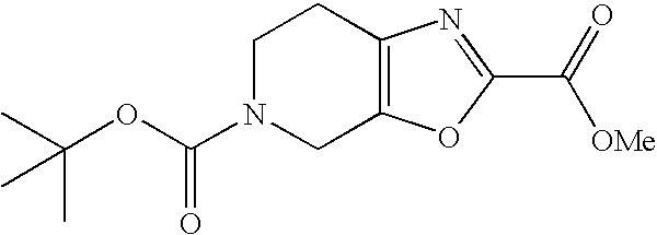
[OMe]C(C1=NC2=C(O1)CN(C(=O)OC(C)(C)C)CC2)=O
